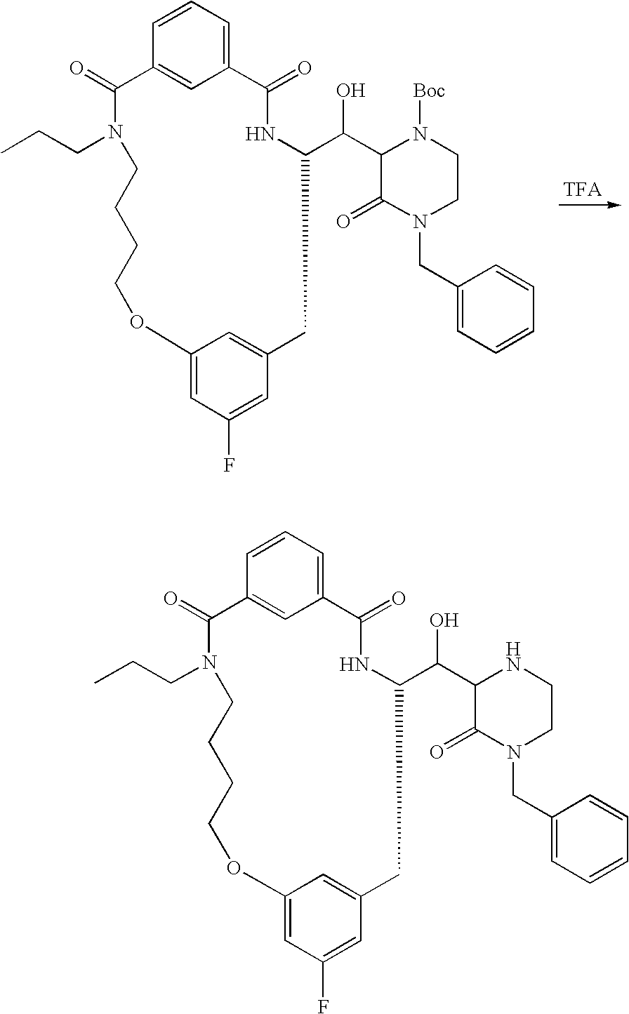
C12=CC(F)=CC(=C1)CC(C(C1C(=O)N(CC3=CC=CC=C3)CCN1[Boc])O)NC(=O)C1=CC=CC(=C1)C(=O)N(CCC)CCCCO2.C12=CC(F)=CC(=C1)CC(C(C1C(=O)N(CC3=CC=CC=C3)CCN1)O)NC(=O)C1=CC=CC(=C1)C(=O)N(CCC)CCCCO2
